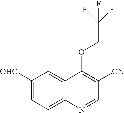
C1([OHC])=CC=C2C(=C1)C(OCC(F)(F)F)=C([CN])C=N2
